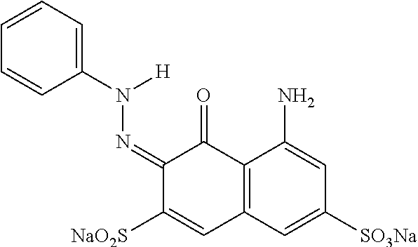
C1(N(N=C2C([NaO2S])=CC3=C(C2=O)C(N)=CC([SO3Na])=C3)[H])=CC=CC=C1
